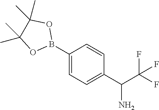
C1(B2OC(C)(C)C(C)(C)O2)=CC=C(C(C(F)(F)F)N)C=C1
